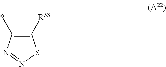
C1([R53])=C(*)N=NS1
